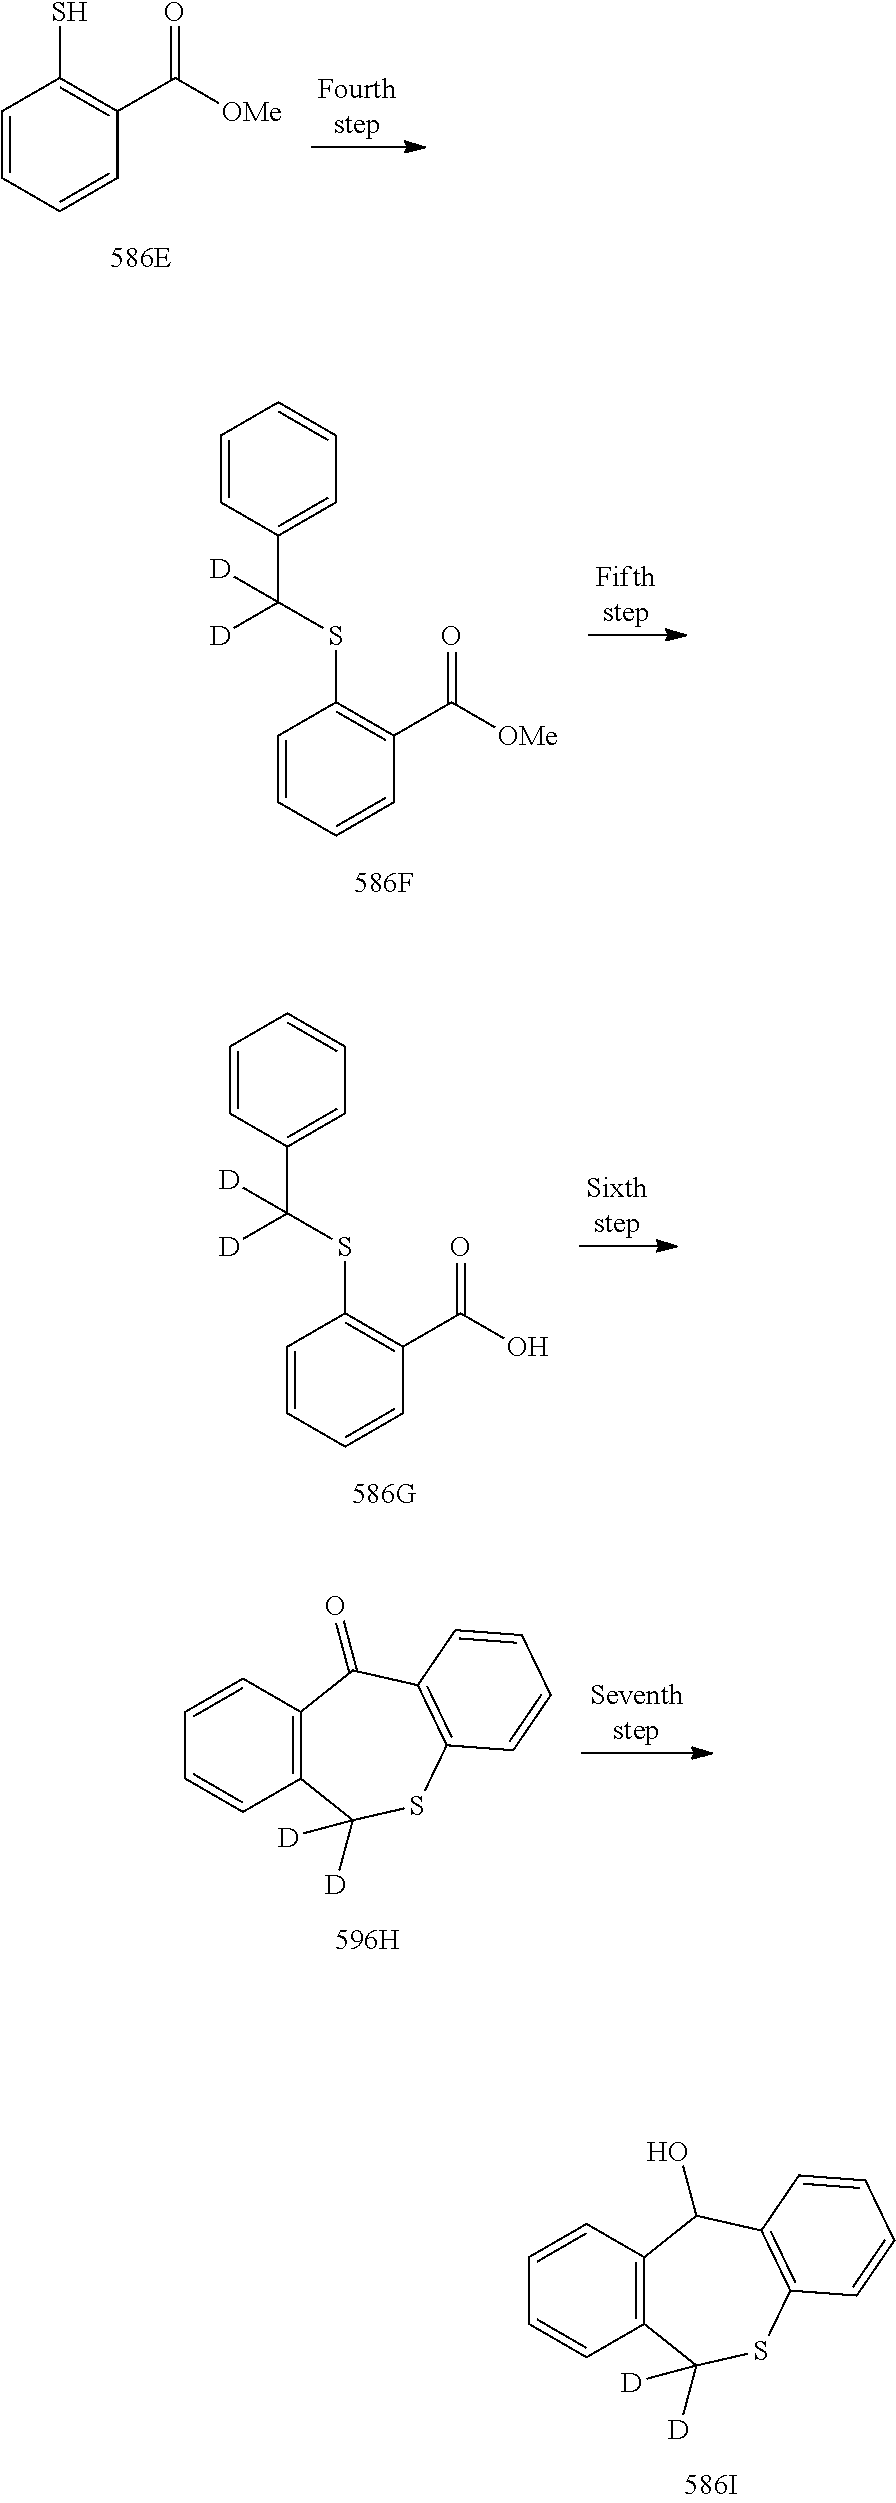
C1=CC=CC(C([OMe])=O)=C1S.C1=CC(C(SC2=C(C([OMe])=O)C=CC=C2)([D])[D])=CC=C1.C1=CC(C(SC2=C(C(O)=O)C=CC=C2)([D])[D])=CC=C1.C1=CC2=C(C=C1)C([D])([D])SC1=C(C2=O)C=CC=C1.C1=CC2=C(C=C1)C([D])([D])SC1=C(C2O)C=CC=C1
